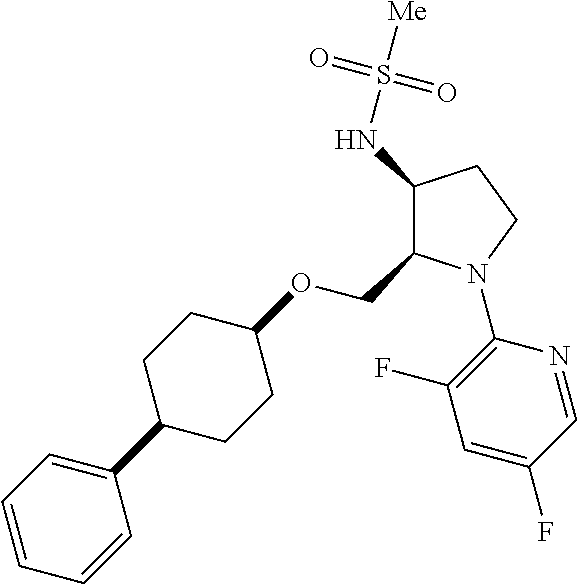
C1(NS([Me])(=O)=O)C(COC2CCC(C3=CC=CC=C3)CC2)N(C2=C(F)C=C(F)C=N2)CC1
